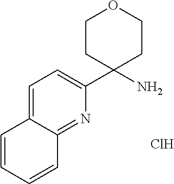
Cl.C1(C2(N)CCOCC2)=CC=C2C(=N1)C=CC=C2
